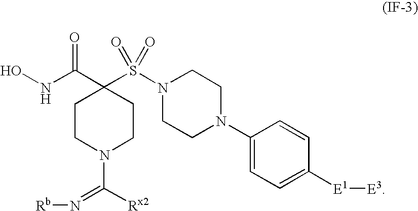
ONC(C1(S(N2CCN(C3=CC=C([E1][E3])C=C3)CC2)(=O)=O)CCN(C([Rx2])=N[Rb])CC1)=O
